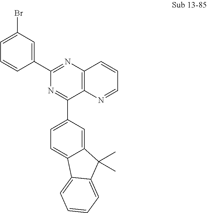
N1=C(C2=CC(Br)=CC=C2)N=C(C2=CC=C3C(=C2)C(C)(C)C2=CC=CC=C32)C2=C1C=CC=N2
